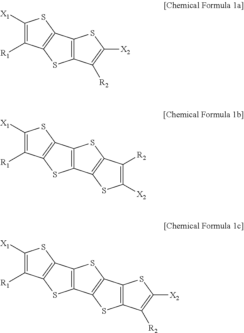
C1([X1])=C([R1])C2=C(S1)C1=C(S2)C([R2])=C([X2])S1.C1([X1])=C([R1])C2=C(S1)C1=C(S2)C2=C(S1)C([R2])=C([X2])S2.C1([X1])=C([R1])C2=C(S1)C1=C(S2)C2=C(S1)C1=C(S2)C([R2])=C([X2])S1
